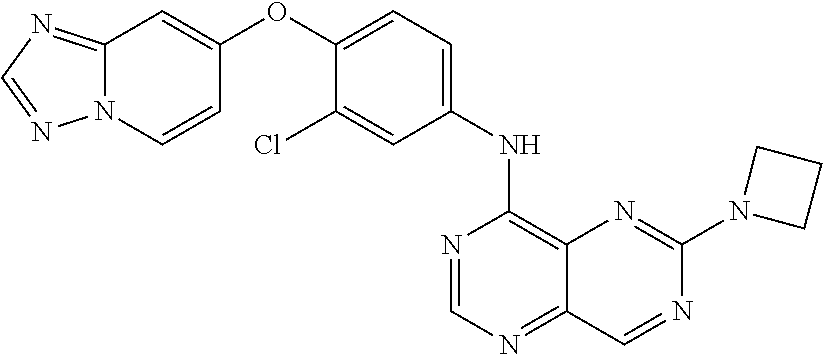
C12=NC=NN1C=CC(OC1=CC=C(NC3=C4C(=NC=N3)C=NC(N3CCC3)=N4)C=C1Cl)=C2
